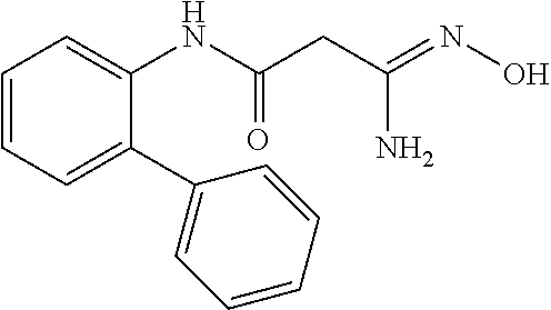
C1=CC=C(C2=CC=CC=C2)C(NC(CC(=NO)N)=O)=C1
